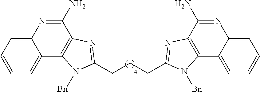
C12=CC=CC=C1C1=C(C(N)=N2)N=C(CCCC2=NC3=C(C4=CC=CC=C4N=C3N)N2[Bn])N1[Bn]
